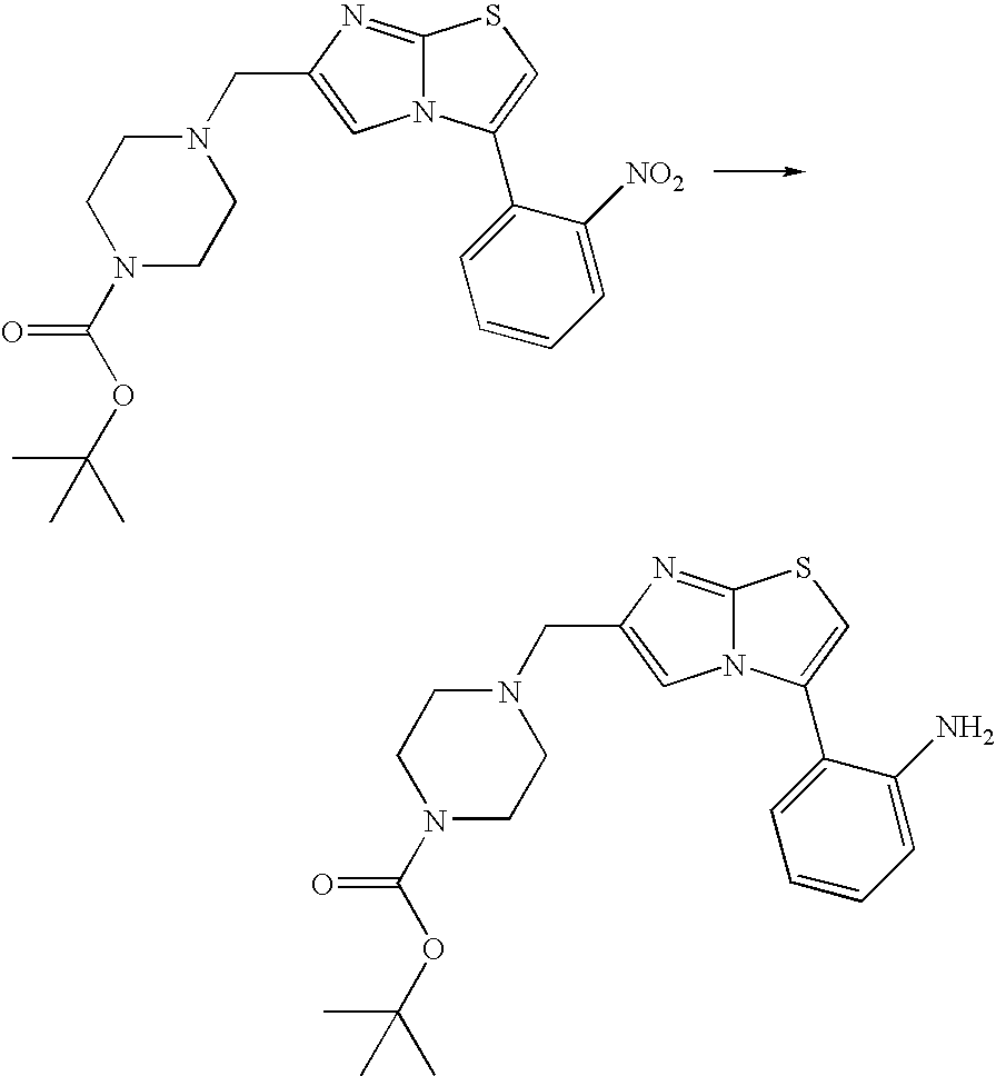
C1=C([NO2])C(C2=CSC3=NC(CN4CCN(C(=O)OC(C)(C)C)CC4)=CN32)=CC=C1.C1=C(N)C(C2=CSC3=NC(CN4CCN(C(=O)OC(C)(C)C)CC4)=CN32)=CC=C1
